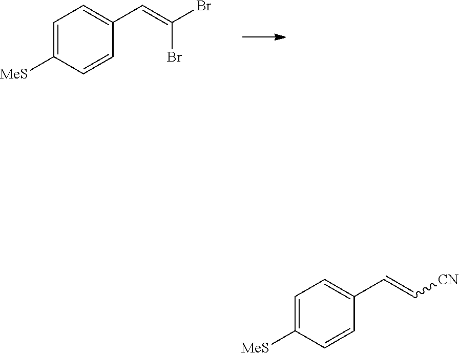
C1=C([MeS])C=CC(C=C(Br)Br)=C1.C1=C([MeS])C=CC(C=C[CN])=C1
